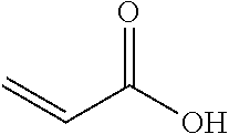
C=CC(O)=O
